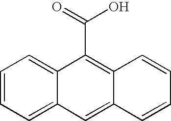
C1=CC=C2C(=C1)C(C(O)=O)=C1C(=C2)C=CC=C1
